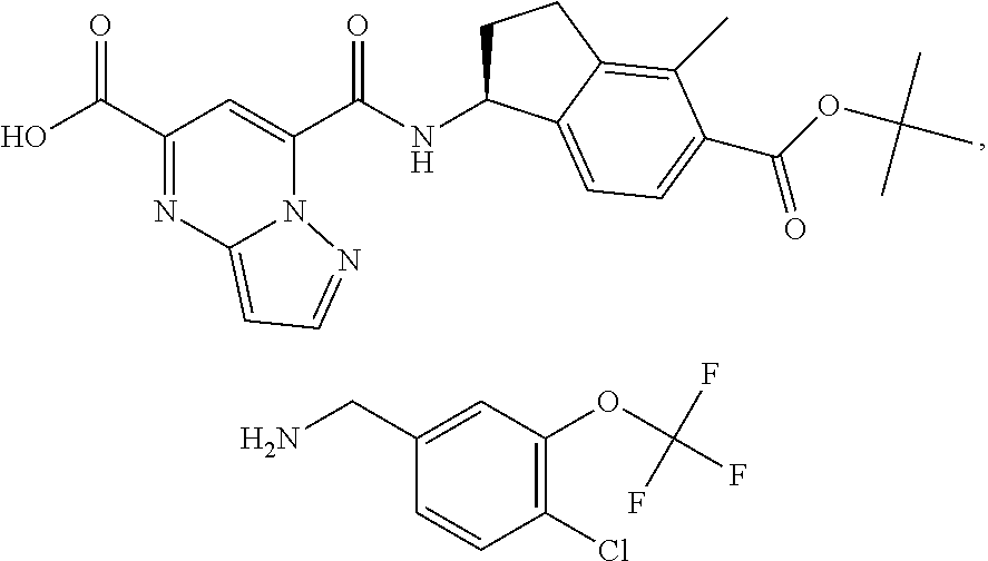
C1(C(O)=O)=NC2=CC=NN2C(C(NC2CCC3=C(C)C(C(OC(C)(C)C)=O)=CC=C23)=O)=C1.C1(CN)=CC(OC(F)(F)F)=C(Cl)C=C1
